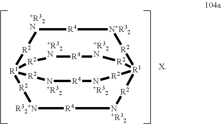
[X].[+R32N]1[R4][N+R32][R2][R1]23[R2][N+R32][R4][R32+N][R2][R1]([R2]1)([R2][N+R32][R4][N+R32][R2]2)[R2][+R32N][R4][+R32N][R2]3
